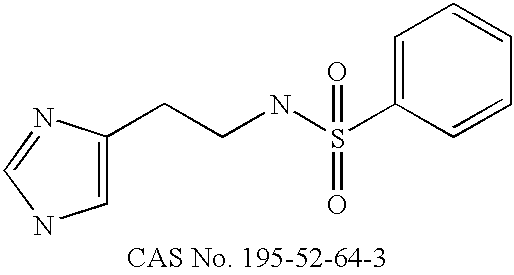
C1=C(CCNS(C2=CC=CC=C2)(=O)=O)N=CN1
